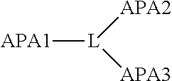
[APA1][L]([APA2])[APA3]
